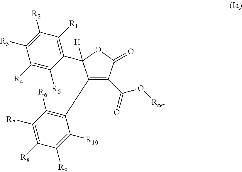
C1([R4])=C([R5])C(C2([H])C(C3=C([R6])C([R7])=C([R8])C([R9])=C3[R10])=C(C(=O)O[Ree])C(=O)O2)=C([R1])C([R2])=C1[R3]
